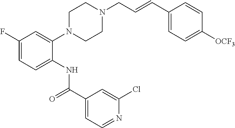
C1(F)=CC=C(NC(C2=CC=NC(Cl)=C2)=O)C(N2CCN(CC=CC3=CC=C([OCF3])C=C3)CC2)=C1
